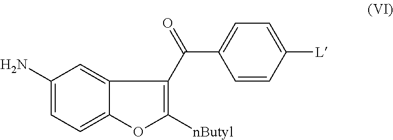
C1=CC([L])=CC=C1C(=O)C1=C([nButyl])OC2=CC=C(N)C=C21
